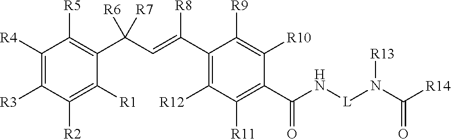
C1([R4])=C([R3])C([R2])=C([R1])C(C(C=C(C2=C([R12])C([R11])=C(C(N[L]N([R13])C([R14])=O)=O)C([R10])=C2[R9])[R8])([R6])[R7])=C1[R5]
